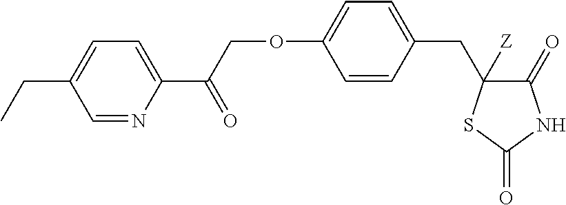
C1=NC(C(COC2=CC=C(CC3([Z])C(=O)NC(=O)S3)C=C2)=O)=CC=C1CC
